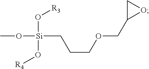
CO[Si](CCCOCC1OC1)(O[R3])O[R4]
